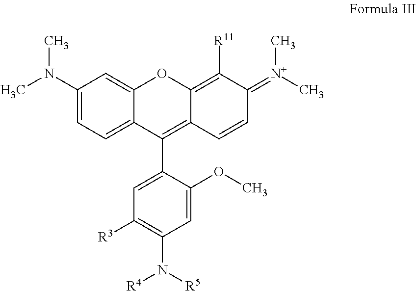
C1(N(C)C)=CC=C2C(=C1)OC1=C([R11])C(=[N+](C)C)C=CC1=C2C1=CC([R3])=C(N([R4])[R5])C=C1OC
